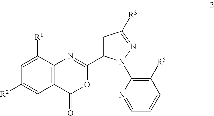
C1=C([R1])C2=C(C=C1[R2])C(=O)OC(C1=CC([R3])=NN1C1=C([R5])C=CC=N1)=N2
